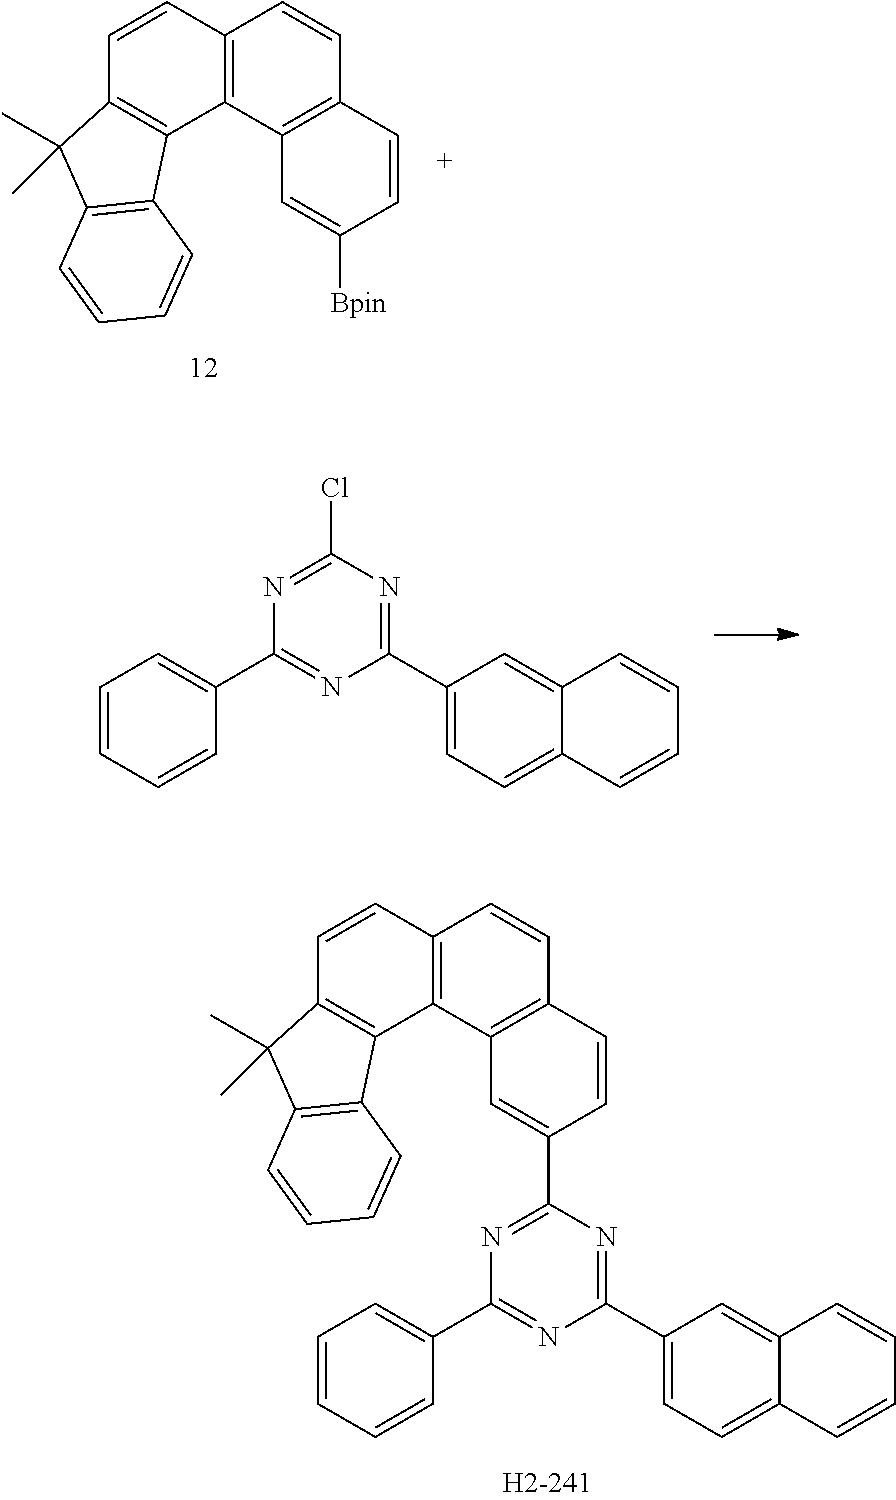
C12=C(C3=C(C=C1)C=CC([Bpin])=C3)C1=C(C=C2)C(C)(C)C2=C1C=CC=C2.C1(C2=NC(Cl)=NC(C3=CC=CC=C3)=N2)=CC=C2C(=C1)C=CC=C2.C12=C(C3=C(C=C1)C=CC(C1=NC(C4=CC=CC=C4)=NC(C4=CC=C5C(=C4)C=CC=C5)=N1)=C3)C1=C(C=C2)C(C)(C)C2=C1C=CC=C2
